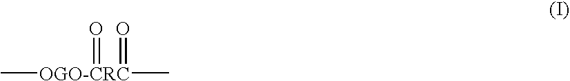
C[OGO-CRC](C)(=O)=O
